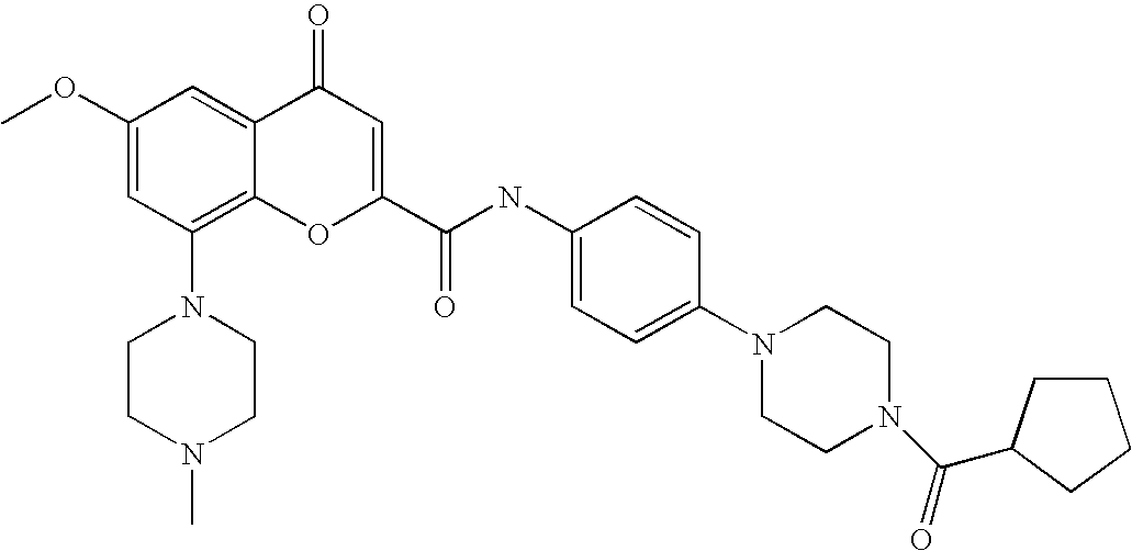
C1CN(C)CCN1C1=C2C(=CC(OC)=C1)C(=O)C=C(C(=O)NC1=CC=C(N3CCN(C(=O)C4CCCC4)CC3)C=C1)O2
